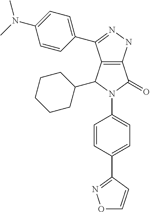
C12=C(C(C3CCCCC3)N(C3=CC=C(C4=NOC=C4)C=C3)C1=O)C(C1=CC=C(N(C)C)C=C1)=NN2
